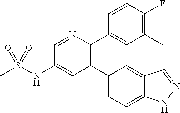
C1(C2=CC=C3C(=C2)C=NN3)=C(C2=CC(C)=C(F)C=C2)N=CC(NS(C)(=O)=O)=C1
